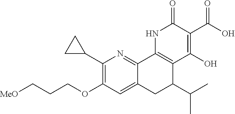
[MeO]CCCOC1=C(C2CC2)N=C2C(=C1)CC(C(C)C)C1=C2NC(=O)C(C(=O)O)=C1O
